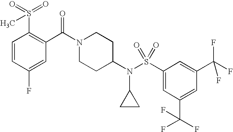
C1=CC(F)=CC(C(N2CCC(N(S(C3=CC(C(F)(F)F)=CC(C(F)(F)F)=C3)(=O)=O)C3CC3)CC2)=O)=C1S(=O)(=O)C
